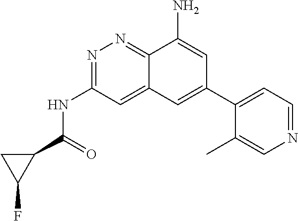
C(NC1=NN=C2C(=C1)C=C(C1=CC=NC=C1C)C=C2N)(=O)C1CC1F
